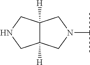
N1(C(C)C)CC2([H])C([H])(C1)CNC2
